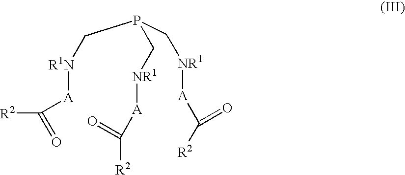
[R1N]([A]C([R2])=O)CP(C[NR1][A]C([R2])=O)C[NR1][A]C([R2])=O
